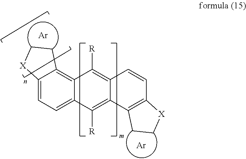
C12=CC=C3C(=C1C([R])=C1C(=C2[R])C2=C(C=C1)[X]CC2)CC[X]3.[Ar].[Ar]
